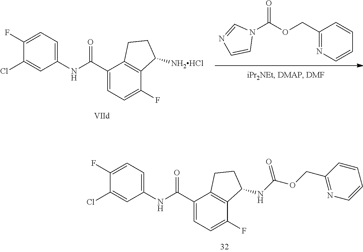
C1(Cl)=CC(NC(C2=CC=C(F)C3=C2CCC3NC(OCC2=NC=CC=C2)=O)=O)=CC=C1F.N1(C(OCC2=NC=CC=C2)=O)C=NC=C1.C1(Cl)=CC(NC(C2=CC=C(F)C3=C2CCC3[NH2HCl])=O)=CC=C1F
